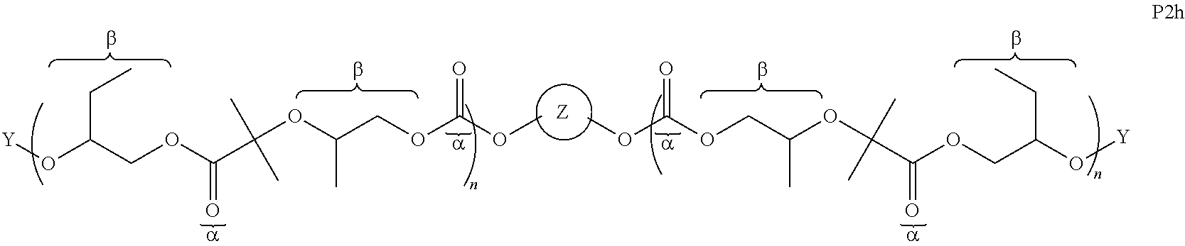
[Z].O(C(COC(C(OC(COC(OC)=O)C)(C)C)=O)CC)[Y].O(C(COC(C(OC(COC(OC)=O)C)(C)C)=O)CC)[Y]
